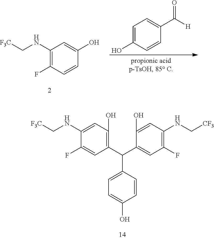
C1(F)=CC(C(C2=CC(F)=C(NC[CF3])C=C2O)C2=CC=C(O)C=C2)=C(O)C=C1NC[F3C].C1(F)=C(NC[F3C])C=C(O)C=C1.C1=C(O)C=CC(C([H])=O)=C1
